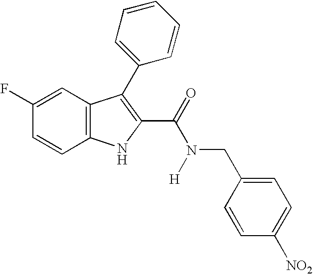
C1=C(F)C=CC2=C1C(C1=CC=CC=C1)=C(C(N(CC1=CC=C([NO2])C=C1)[H])=O)N2
